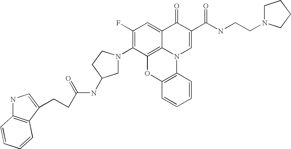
C1(F)=C(N2CC(NC(CCC3=CNC4=C3C=CC=C4)=O)CC2)C2=C3C(=C1)C(=O)C(C(NCCN1CCCC1)=O)=CN3C1=C(O2)C=CC=C1
